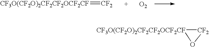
[O2].[CF3O(CF2O)2CF2CF2OCF2CF]=[CF2].[CF3O(CF2O)2CF2CF2OCF2CF]1[CF2]O1
